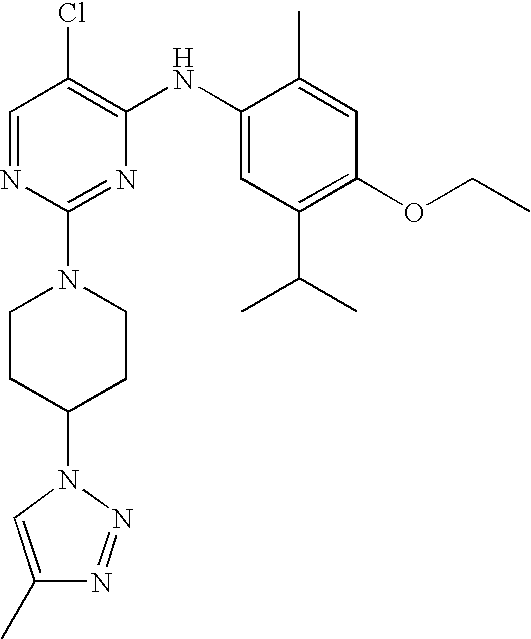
C1=NC(N2CCC(N3C=C(C)N=N3)CC2)=NC(NC2=CC(C(C)C)=C(OCC)C=C2C)=C1Cl
